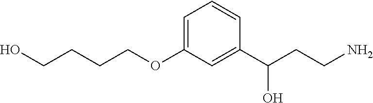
C1=C(OCCCCO)C=C(C(CCN)O)C=C1
